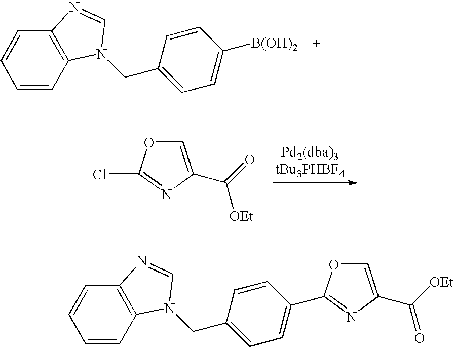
C1=CC2=C(C=C1)N=CN2CC1=CC=C([B(OH)2])C=C1.C1=C(C(=O)[OEt])N=C(Cl)O1.C1=CC2=C(C=C1)N=CN2CC1=CC=C(C2=NC(C([OEt])=O)=CO2)C=C1
